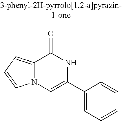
C12=CC=CN1C=C(C1=CC=CC=C1)NC2=O
